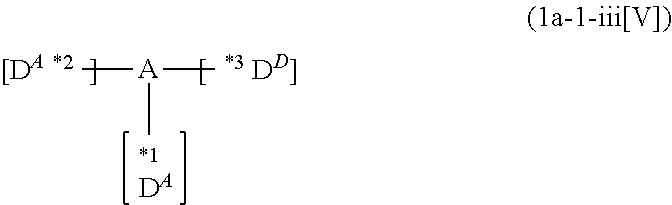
[DA].[A](C)(C)C
